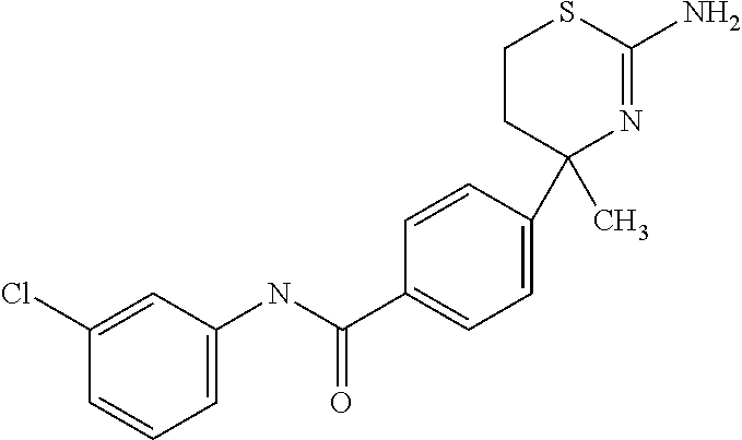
C1=CC(C2(C)N=C(N)SCC2)=CC=C1C(NC1=CC=CC(Cl)=C1)=O
